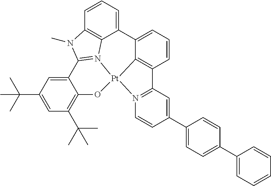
C12=CC(C(C)(C)C)=CC(C(C)(C)C)=C1O[Pt]13C4=C(C=CC=C4C4=CC=CC5=C4N1=C2N5C)C1=N3C=CC(C2=CC=C(C3=CC=CC=C3)C=C2)=C1
